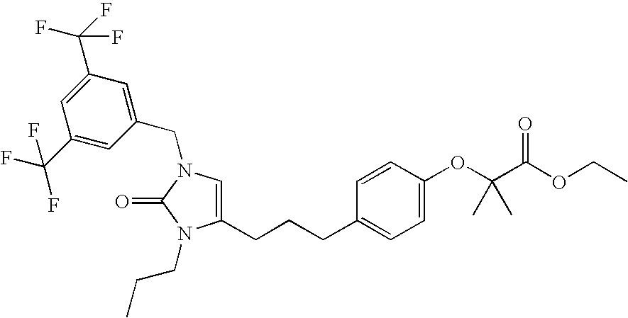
C1(C(F)(F)F)=CC(CN2C=C(CCCC3=CC=C(OC(C(OCC)=O)(C)C)C=C3)N(CCC)C2=O)=CC(C(F)(F)F)=C1
